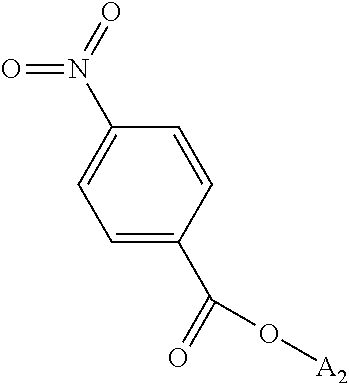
C1=C(C(=O)O[A2])C=CC(N(=O)=O)=C1
